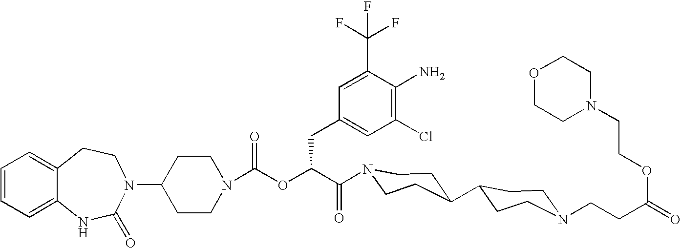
C1(N2C(=O)NC3=CC=CC=C3CC2)CCN(C(OC(C(=O)N2CCC(C3CCN(CCC(=O)OCCN4CCOCC4)CC3)CC2)CC2=CC(Cl)=C(N)C(C(F)(F)F)=C2)=O)CC1
